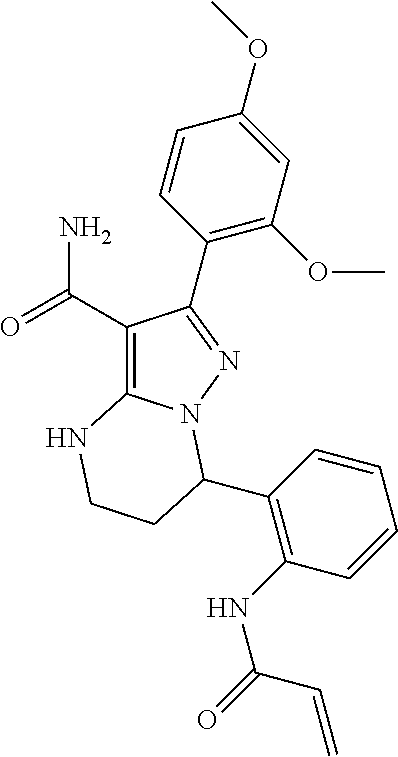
C1(C(=O)N)=C2N(N=C1C1=C(OC)C=C(OC)C=C1)C(C1=C(NC(C=C)=O)C=CC=C1)CCN2
